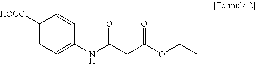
C1([HOOC])=CC=C(NC(CC(OCC)=O)=O)C=C1
